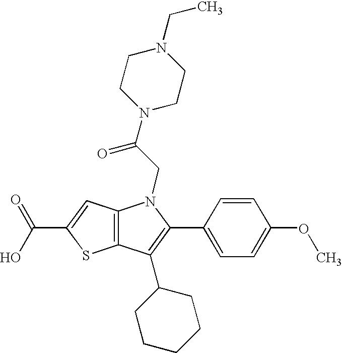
C12=C(C(C3CCCCC3)=C(C3=CC=C(OC)C=C3)N1CC(N1CCN(CC)CC1)=O)SC(C(O)=O)=C2
